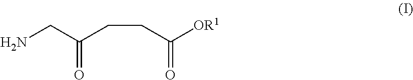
NCC(CCC([OR1])=O)=O
